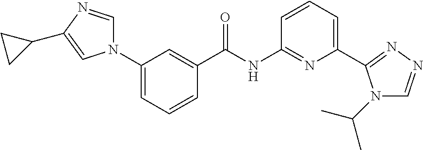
C1=C(N2C=NC(C3CC3)=C2)C=C(C(NC2=NC(C3=NN=CN3C(C)C)=CC=C2)=O)C=C1
